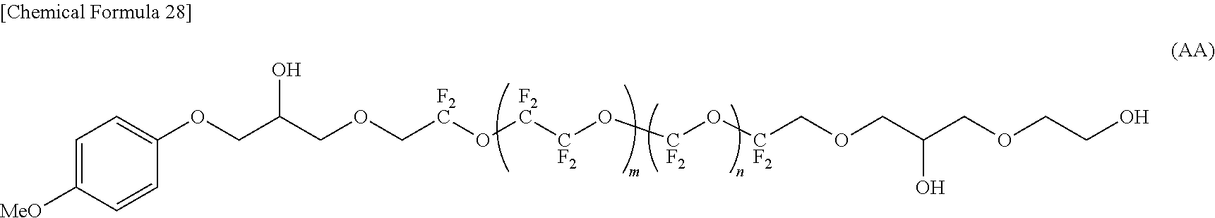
C1=C([MeO])C=CC(OCC(COC[F2C]O[F2C][CF2]O[CF2]O[CF2]COCC(COCCO)O)O)=C1
